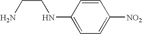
C1=CC(NCCN)=CC=C1[NO2]
